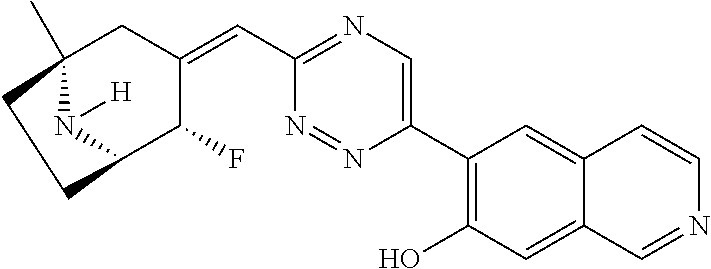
C12(C)N([H])C(C(F)C(=CC3=NC=C(C4=C(O)C=C5C(=C4)C=CN=C5)N=N3)C1)CC2
